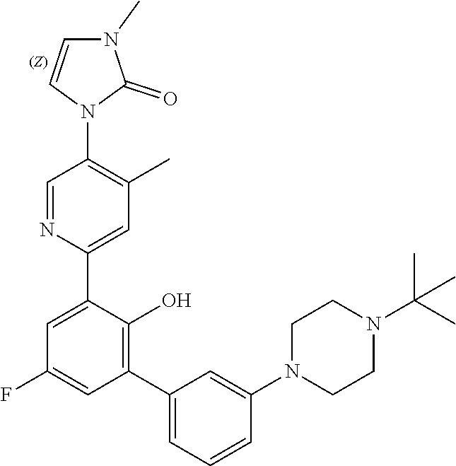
C1CN(C2=CC(C3=C(O)C(C4=CC(C)=C(N5C=CN(C)C5=O)C=N4)=CC(F)=C3)=CC=C2)CCN1C(C)(C)C
